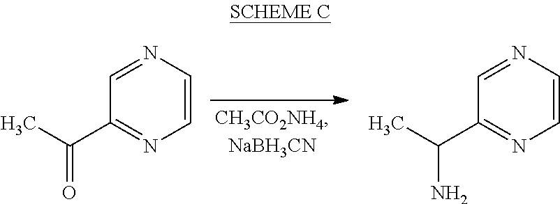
N1=CC(C(C)=O)=NC=C1.N1=CC(C(C)N)=NC=C1
